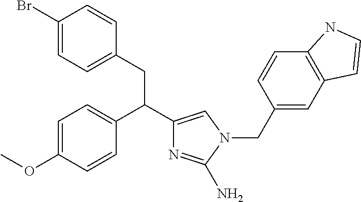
C1=C(OC)C=CC(C(C2=CN(CC3=CC4=C(C=C3)NC=C4)C(N)=N2)CC2=CC=C(Br)C=C2)=C1
